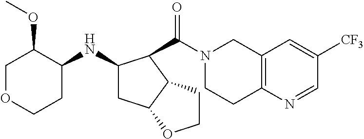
C1OCCC(NC2CC3C(C2C(N2CCC4=C(C2)C=C([CF3])C=N4)=O)CCO3)C1OC
